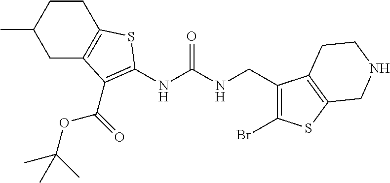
C1(C)CC2=C(CC1)SC(NC(NCC1=C(Br)SC3=C1CCNC3)=O)=C2C(OC(C)(C)C)=O
